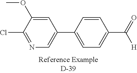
C1=C(OC)C(Cl)=NC=C1C1=CC=C(C(=O)[H])C=C1
